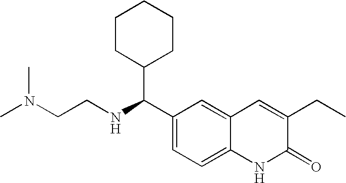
N(C(C1=CC=C2C(=C1)C=C(CC)C(=O)N2)C1CCCCC1)CCN(C)C
